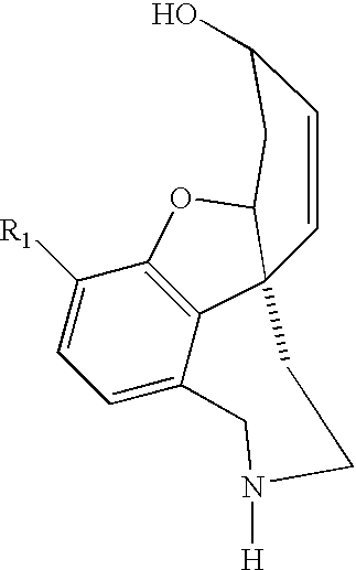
C1=C2C3=C(C([R1])=C1)OC1C3(CCN([H])C2)C=CC(O)C1
